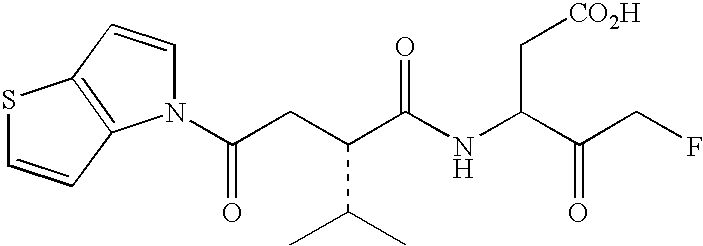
N1(C(=O)CC(C(C)C)C(NC(C[CO2H])C(CF)=O)=O)C=CC2=C1C=CS2
